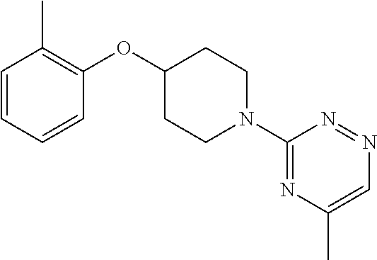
C1=CC=CC(OC2CCN(C3=NC(C)=CN=N3)CC2)=C1C
